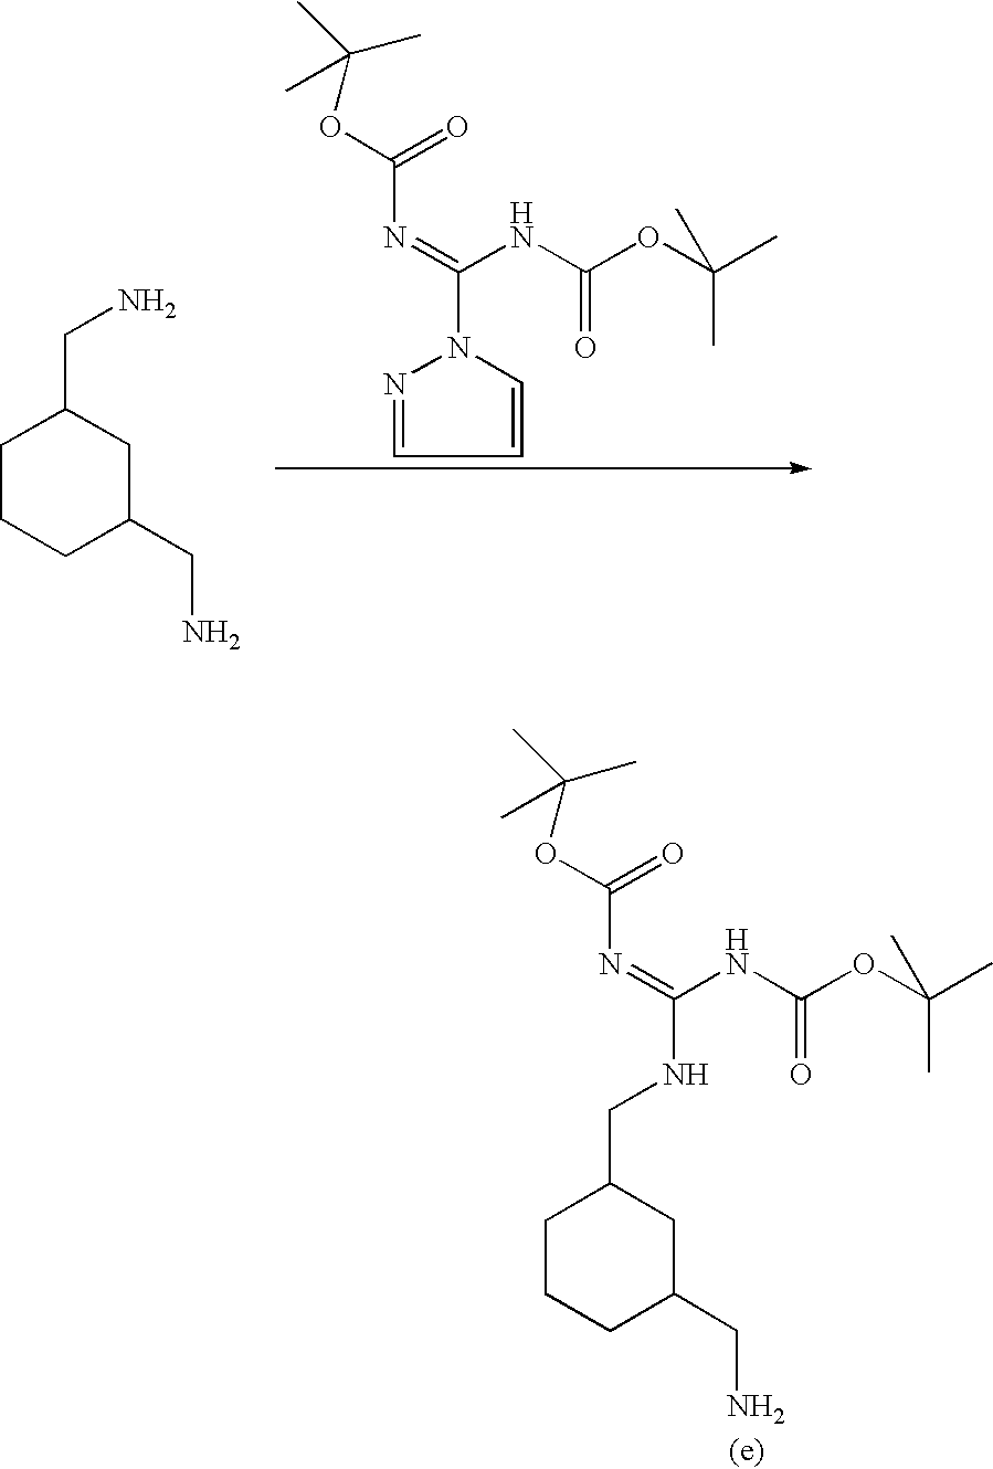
C1CCC(CN)CC1CN.N1(C(NC(=O)OC(C)(C)C)=NC(OC(C)(C)C)=O)N=CC=C1.C(NC(=O)OC(C)(C)C)(=NC(OC(C)(C)C)=O)NCC1CCCC(CN)C1
